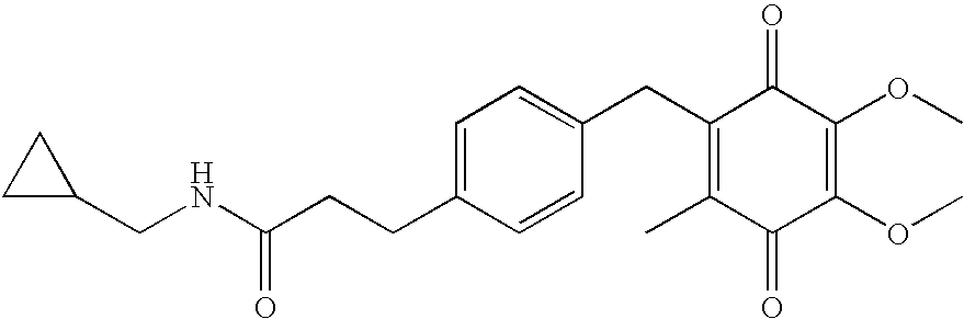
C1(=O)C(C)=C(CC2=CC=C(CCC(=O)NCC3CC3)C=C2)C(=O)C(OC)=C1OC
